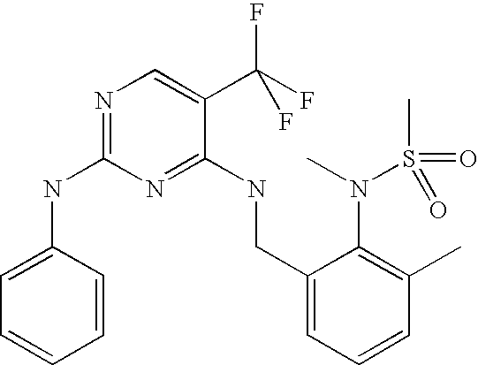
C1(CNC2=NC(NC3=CC=CC=C3)=NC=C2C(F)(F)F)=CC=CC(C)=C1N(C)S(C)(=O)=O
